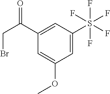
C1(S(F)(F)(F)(F)F)=CC(OC)=CC(C(CBr)=O)=C1
